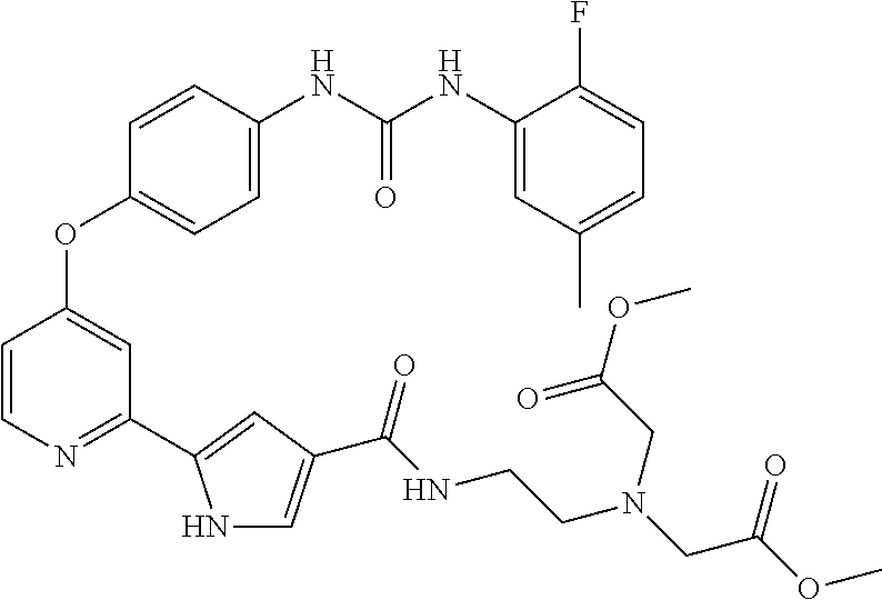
C1=C(NC(NC2=CC(C)=CC=C2F)=O)C=CC(OC2=CC(C3=CC(C(NCCN(CC(OC)=O)CC(OC)=O)=O)=CN3)=NC=C2)=C1
